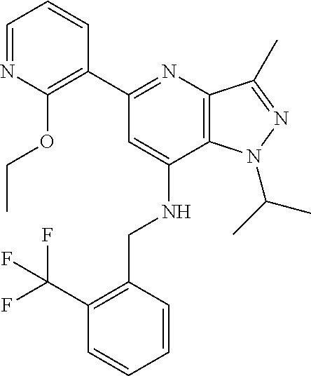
C1=NC(OCC)=C(C2=NC3=C(C(NCC4=C(C(F)(F)F)C=CC=C4)=C2)N(C(C)C)N=C3C)C=C1
